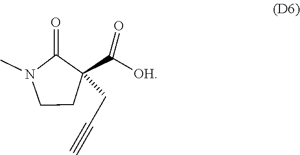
CN1CCC(CC#C)(C([OH])=O)C1=O
